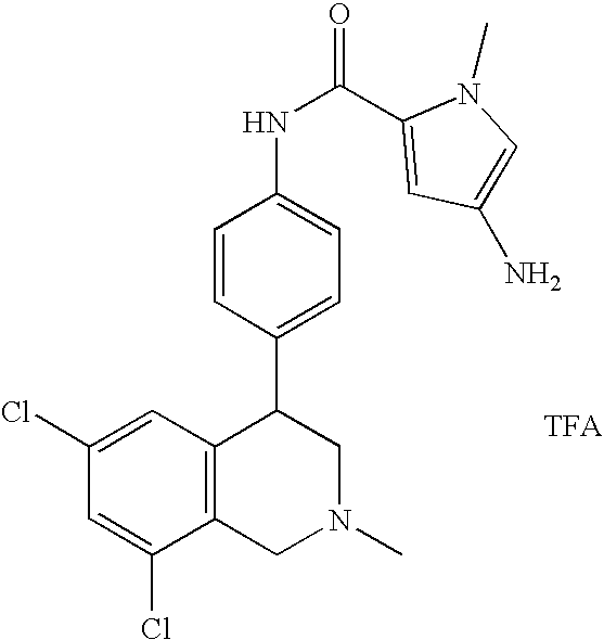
C1(Cl)=CC(Cl)=CC2=C1CN(C)CC2C1=CC=C(NC(=O)C2=CC(N)=CN2C)C=C1
